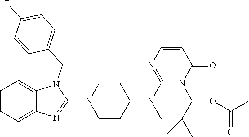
C1=CC=C2C(=C1)N(CC1=CC=C(F)C=C1)C(N1CCC(N(C3=NC=CC(=O)N3C(OC(=O)C)C(C)C)C)CC1)=N2
